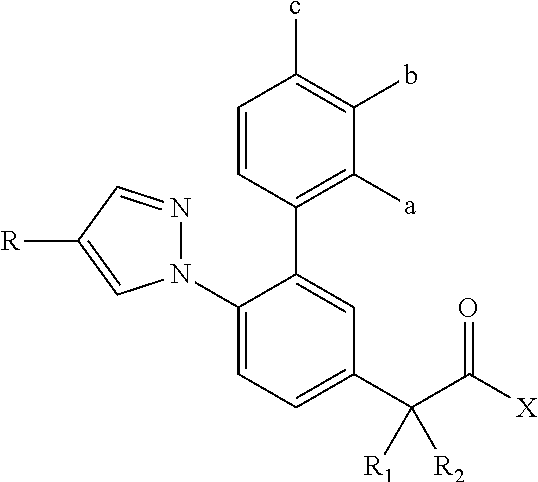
C1=CC(C2=CC(C(C([X])=O)([R2])[R1])=CC=C2N2N=CC([R])=C2)=C([a])C(b)=C1c
